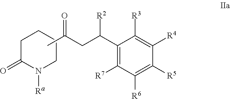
C1CC(=O)N([Ra])CC1.C(C(C1=C([R7])C([R6])=C([R5])C([R4])=C1[R3])[R2])C(=O)C
